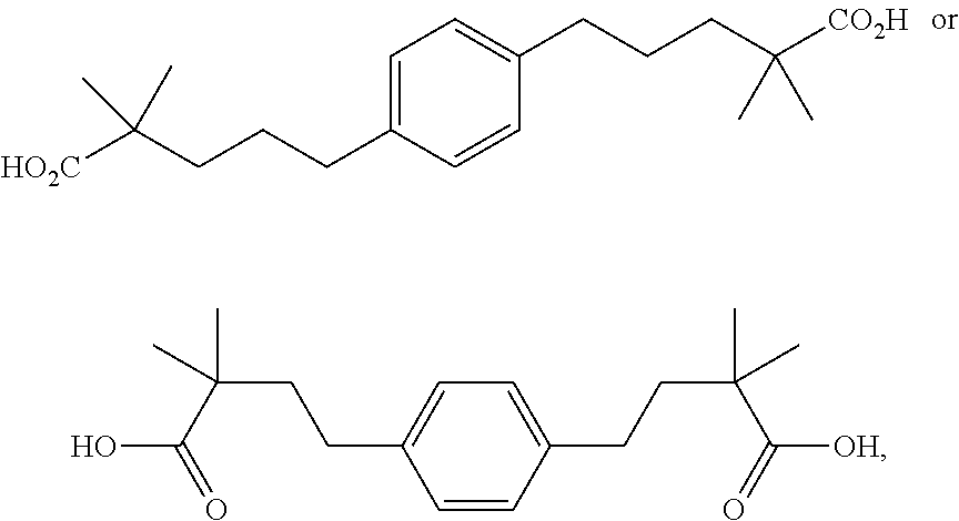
C1=C(CCCC([HO2C])(C)C)C=CC(CCCC([CO2H])(C)C)=C1.C1=CC(CCC(C([OH])=O)(C)C)=CC=C1CCC(C(O)=O)(C)C
